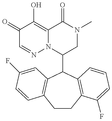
C1(C2C3=C(CCC4=C2C=C(F)C=C4)C(F)=CC=C3)CN(C)C(=O)C2=C(O)C(=O)C=NN12
